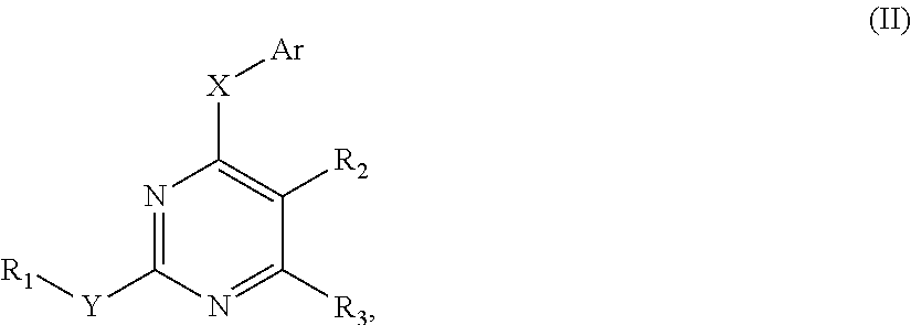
[X](C1=C([R2])C([R3])=NC([Y][R1])=N1)[Ar]
